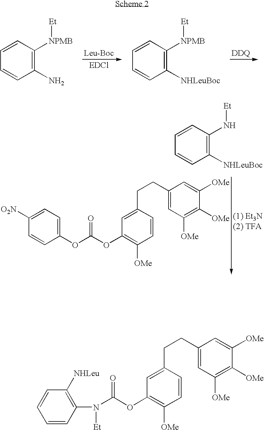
C1(N)=C([NPMB][Et])C=CC=C1.C1([NHLeuBoc])=C([NPMB][Et])C=CC=C1.C1(OC(OC2=C([OMe])C=CC(CCC3=CC([OMe])=C([OMe])C([OMe])=C3)=C2)=O)=CC=C([O2N])C=C1.C1([NHLeuBoc])=C(N[Et])C=CC=C1.C(OC1=C([OMe])C=CC(CCC2=CC([OMe])=C([OMe])C([OMe])=C2)=C1)(=O)N([Et])C1=C([NHLeu])C=CC=C1
